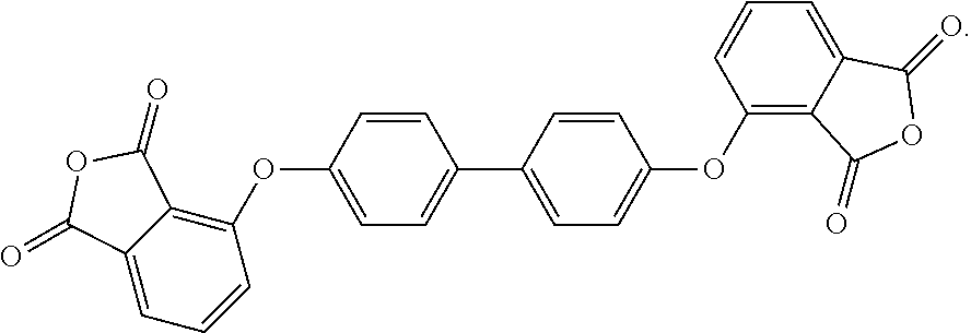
O(C1=CC=C(C2=CC=C(OC3=C4C(=CC=C3)C(=O)OC4=O)C=C2)C=C1)C1=C2C(=CC=C1)C(=O)OC2=O
